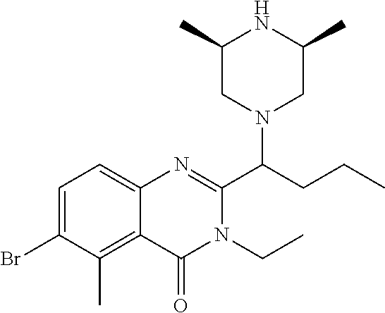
C1(C)CN(C(CCC)C2=NC3=CC=C(Br)C(C)=C3C(=O)N2CC)CC(C)N1
